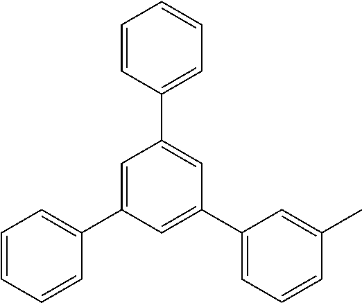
C1=CC(C2=CC(C3=CC=CC(C)=C3)=CC(C3=CC=CC=C3)=C2)=CC=C1
